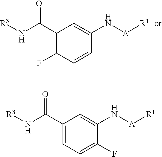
C1(C([NH][R3])=O)=CC=C(F)C(N[A][R1])=C1.C1(C([NH][R3])=O)=C(F)C=CC(N[A][R1])=C1
